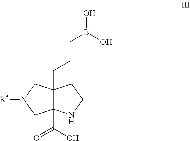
C12(CCCB(O)O)C(C(O)=O)(NCC1)CN([R5])C2
